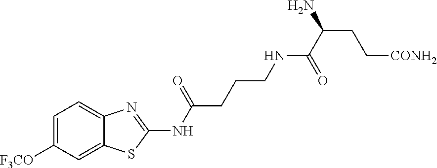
C1=C([F3CO])C=C2C(=C1)N=C(NC(CCCNC(C(CC[CONH2])N)=O)=O)S2
